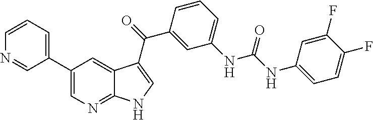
C1(C2=CC=CN=C2)=CN=C2C(=C1)C(C(C1=CC(NC(=O)NC3=CC=C(F)C(F)=C3)=CC=C1)=O)=CN2
